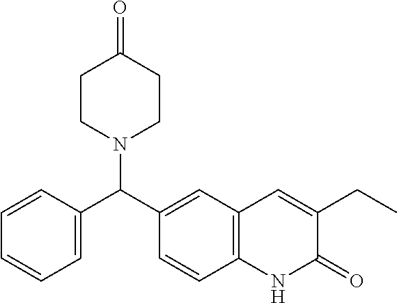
C1=C(C(C2=CC3=C(C=C2)NC(=O)C(CC)=C3)N2CCC(=O)CC2)C=CC=C1
